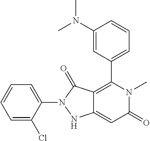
C1(N(C)C)=CC(C2=C3C(=CC(=O)N2C)NN(C2=CC=CC=C2Cl)C3=O)=CC=C1
